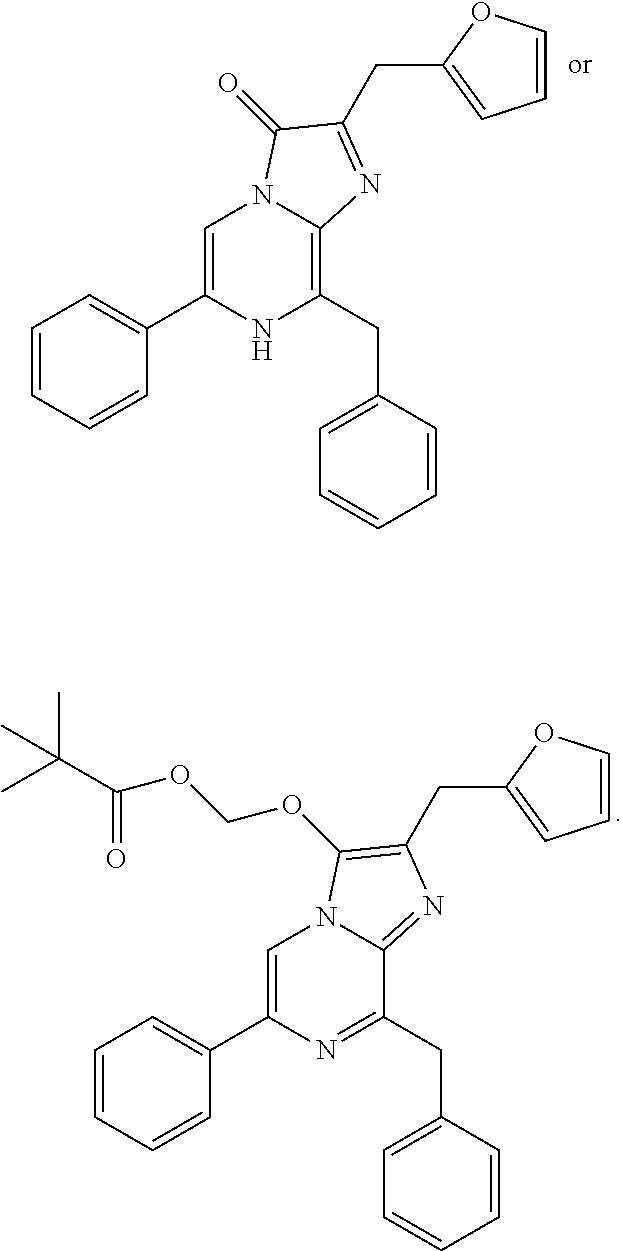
C1=CC=CC(C2=CN3C(=C(CC4=CC=CC=C4)N2)N=C(CC2=CC=CO2)C3=O)=C1.C1=CC=CC(C2=CN3C(=NC(CC4=CC=CO4)=C3OCOC(=O)C(C)(C)C)C(CC3=CC=CC=C3)=N2)=C1
